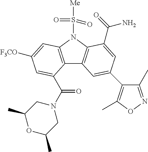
C12=C(N(S(=O)([Me])=O)C3=C1C=C(C1=C(C)ON=C1C)C=C3C(=O)N)C=C([F3CO])C=C2C(N1CC(C)OC(C)C1)=O
